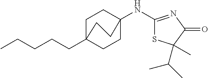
C12(NC3=NC(=O)C(C)(C(C)C)S3)CCC(CCCCC)(CC1)CC2
